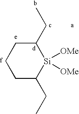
C1(CC)CCCC(CC)[Si]1([OMe])[OMe]
